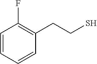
C1=CC=CC(CCS)=C1F
